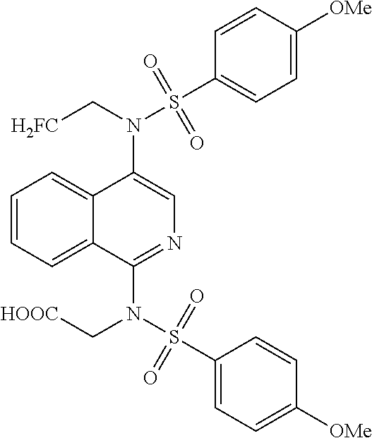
N(C1=CN=C(N(S(C2=CC=C([OMe])C=C2)(=O)=O)C[HOOC])C2=CC=CC=C12)(C[H2FC])S(C1=CC=C([OMe])C=C1)(=O)=O
